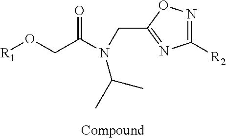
C1([R2])=NOC(CN(C(CO[R1])=O)C(C)C)=N1
